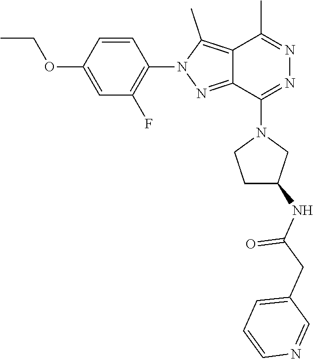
C1=C(OCC)C=CC(N2N=C3C(=C2C)C(C)=NN=C3N2CCC(NC(CC3=CC=CN=C3)=O)C2)=C1F
